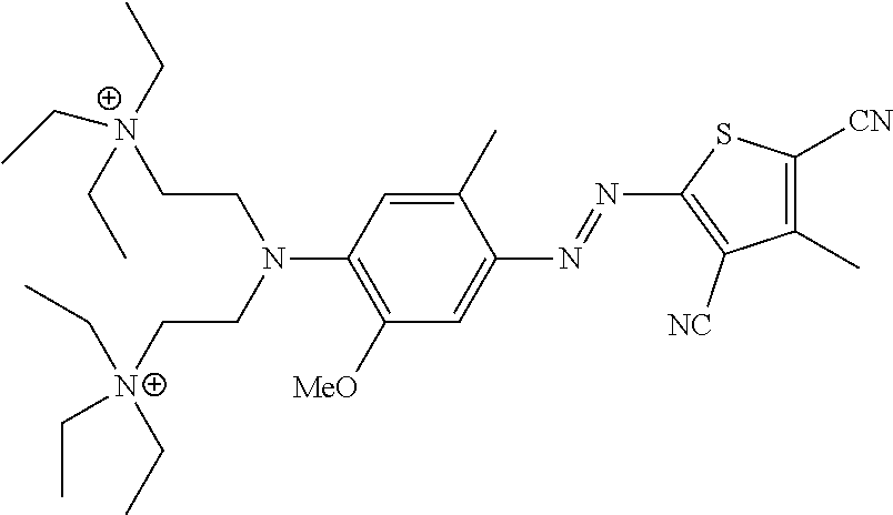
C1(C)=CC(N(CC[N+](CC)(CC)CC)CC[N+](CC)(CC)CC)=C([MeO])C=C1N=NC1=C([NC])C(C)=C([CN])S1
